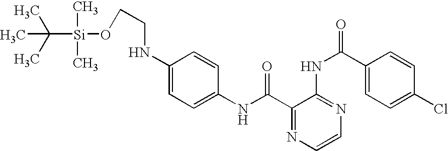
C1(NC(=O)C2=NC=CN=C2NC(C2=CC=C(Cl)C=C2)=O)=CC=C(NCCO[Si](C(C)(C)C)(C)C)C=C1
